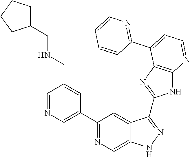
C1=NC=C(C2=NC=C3C(=C2)C(C2=NC4=C(N2)N=CC=C4C2=NC=CC=C2)=NN3)C=C1CNCC1CCCC1
